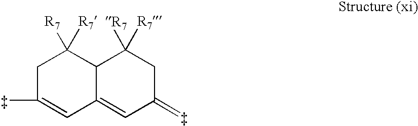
C1C(C)=CC2=CC(=C)CC([R7])([R7])C2C1([R7])[R7]
